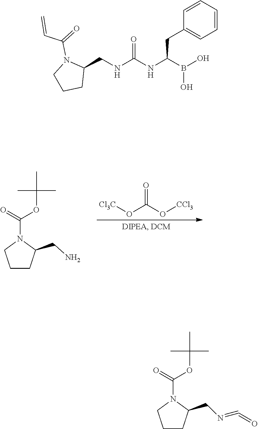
O=C(O[Cl3C])O[CCl3].CC(C)(C)OC(=O)N1CCCC1CN.B(O)(O)C(NC(NCC1N(C(C=C)=O)CCC1)=O)CC1=CC=CC=C1.C(=O)(OC(C)(C)C)N1CCCC1CN=C=O
